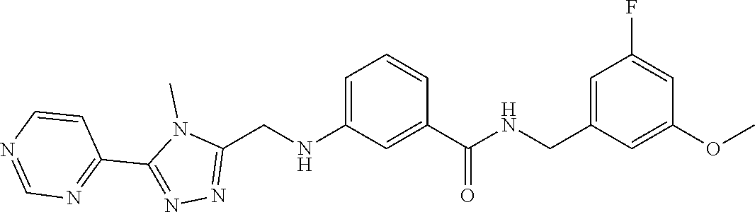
N1=C(C2=NN=C(CNC3=CC=CC(C(=O)NCC4=CC(F)=CC(OC)=C4)=C3)N2C)C=CN=C1
